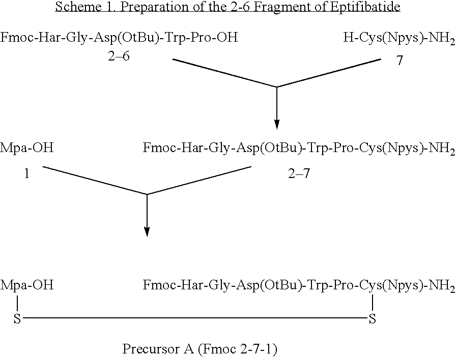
[Fmoc-Har-Gly-Asp(OtBu)-Trp-Pro-Cys(Npys)-NH2]SS[Mpa-OH]
